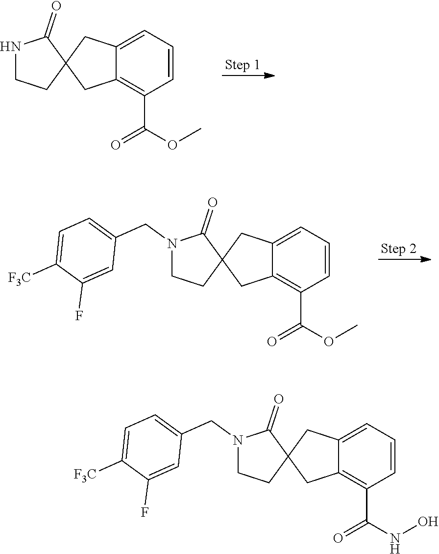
C1=CC=C2C(=C1C(OC)=O)CC1(C2)C(=O)NCC1.C1=CC=C2C(=C1C(OC)=O)CC1(C2)C(=O)N(CC2=CC=C([F3C])C(F)=C2)CC1.C1=CC=C2C(=C1C(NO)=O)CC1(C2)C(=O)N(CC2=CC=C([F3C])C(F)=C2)CC1
